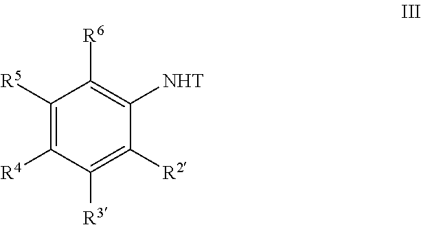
C1([R5])=C([R4])C([R3])=C([R2])C([NHT])=C1[R6]
